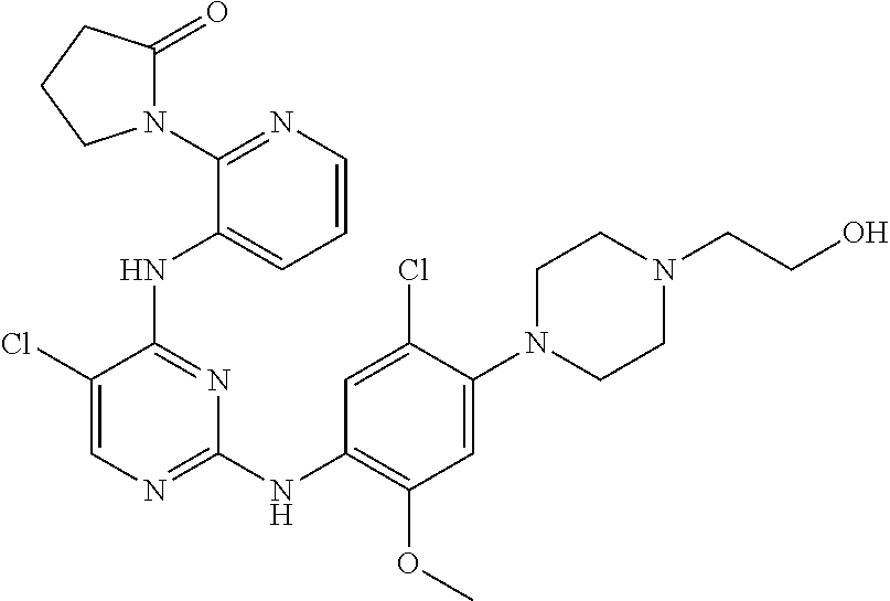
C1N(C2=CC(OC)=C(NC3=NC=C(Cl)C(NC4=CC=CN=C4N4C(=O)CCC4)=N3)C=C2Cl)CCN(CCO)C1
